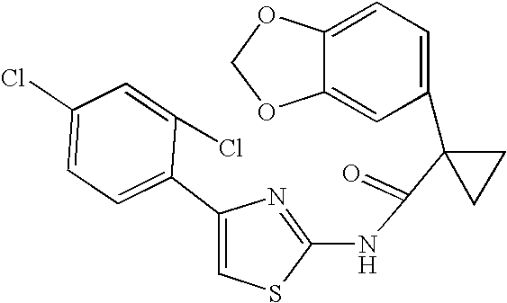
C1=C2C(=CC(C3(C(=O)NC4=NC(C5=CC=C(Cl)C=C5Cl)=CS4)CC3)=C1)OCO2
